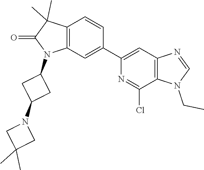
C12=C(C=C(C3=CC4=C(C(Cl)=N3)N(CC)C=N4)C=C1)N(C1CC(N3CC(C)(C)C3)C1)C(=O)C2(C)C
